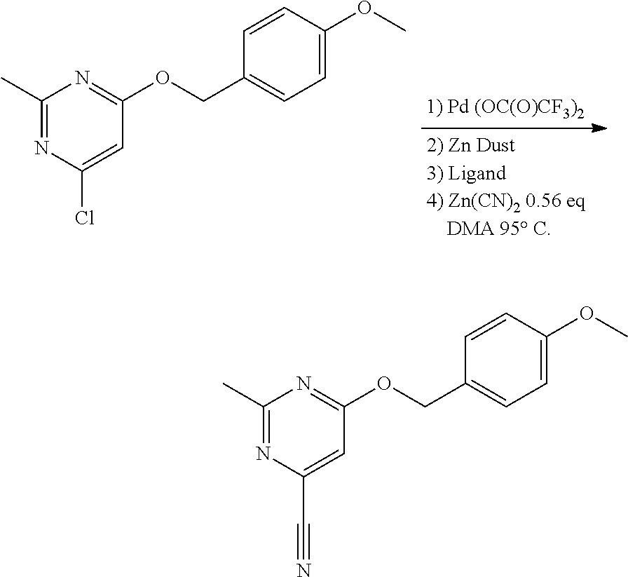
C1(C)=NC(Cl)=CC(OCC2=CC=C(OC)C=C2)=N1.C1(C)=NC(C#N)=CC(OCC2=CC=C(OC)C=C2)=N1
